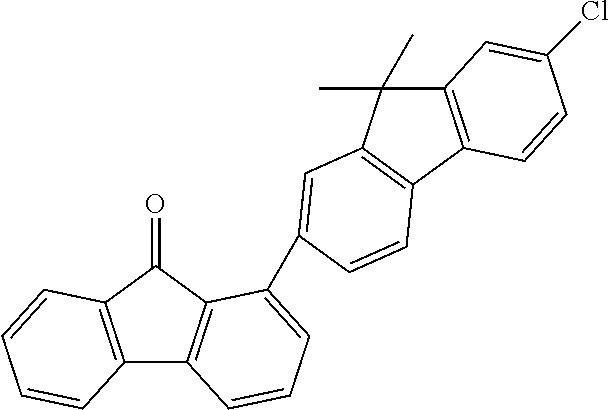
C12=C(C(=O)C3=C1C=CC=C3C1=CC3=C(C4=C(C3(C)C)C=C(Cl)C=C4)C=C1)C=CC=C2
